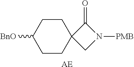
C1CC([BnO])CCC12CN([PMB])C2=O.[AE]
